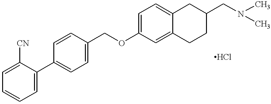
C1([CN])=CC=CC=C1C1=CC=C(COC2=CC=C3C(=C2)CCC(CN(C)C)C3)C=C1
